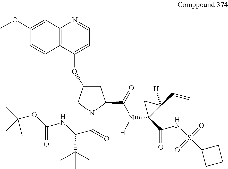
C12=C(C(OC3CC(C(=O)N([H])C4(C(=O)NS(=O)(=O)C5CCC5)C(C=C)([H])C4)N(C(=O)C(NC(OC(C)(C)C)=O)C(C)(C)C)C3)=CC=N1)C=CC(OC)=C2
